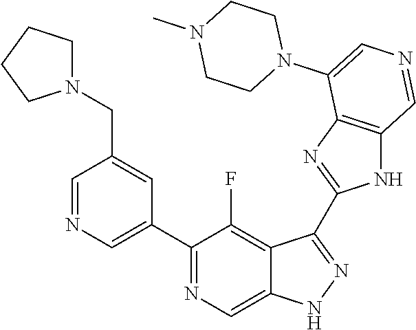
C1(C2=CN=CC(CN3CCCC3)=C2)=NC=C2C(=C1F)C(C1=NC3=C(N1)C=NC=C3N1CCN(C)CC1)=NN2
